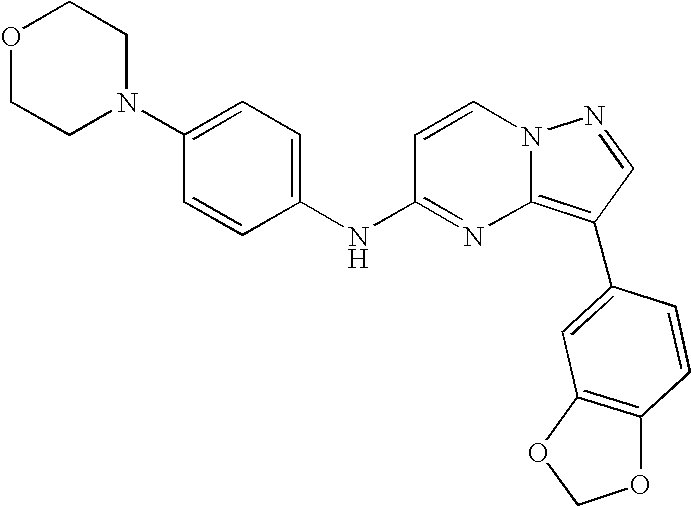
C1(N2CCOCC2)=CC=C(NC2=NC3=C(C4=CC5=C(C=C4)OCO5)C=NN3C=C2)C=C1
